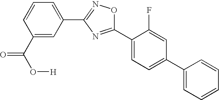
C1(C(O[H])=O)=CC(C2=NOC(C3=CC=C(C4=CC=CC=C4)C=C3F)=N2)=CC=C1
